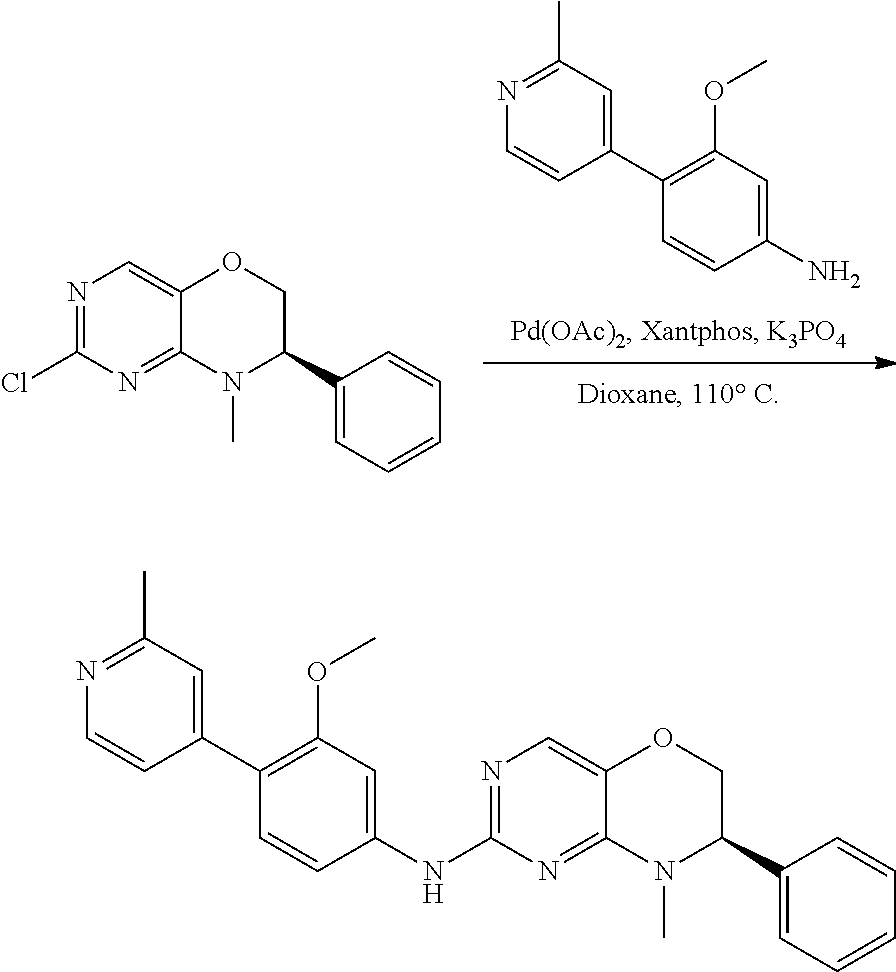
N1=C(NC2=CC(OC)=C(C3=CC(C)=NC=C3)C=C2)N=C2C(=C1)OCC(C1=CC=CC=C1)N2C.C1=CC(N)=CC(OC)=C1C1=CC(C)=NC=C1.N1=C(Cl)N=C2C(=C1)OCC(C1=CC=CC=C1)N2C
